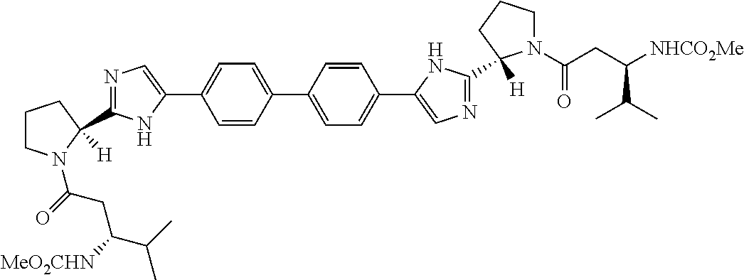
C1=CC(C2=CC=C(C3=CN=C(C4([H])N(C(CC([NHCO2Me])C(C)C)=O)CCC4)N3)C=C2)=CC=C1C1=CN=C(C2([H])N(C(=O)CC([MeO2CHN])C(C)C)CCC2)N1
